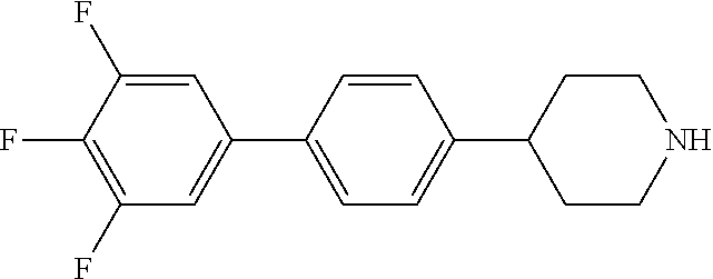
C1=C(F)C(F)=C(F)C=C1C1=CC=C(C2CCNCC2)C=C1
